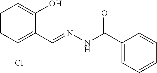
C1=CC(Cl)=C(C=NNC(C2=CC=CC=C2)=O)C(O)=C1
